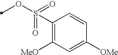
C1(S(=O)(OC)=O)=C([MeO])C=C([OMe])C=C1
